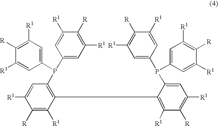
C1([R1])=CC(P(C2=CC([R1])=C([R])C([R1])=C2)C2=C(C3=C([R1])C([R])=C([R1])C=C3P(C3=CC([R1])=C([R])C([R1])=C3)C3=CC([R1])=C([R])C([R1])=C3)C([R1])=C([R])C([R1])=C2)=CC([R1])=C1[R]
